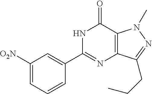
N1C(C2=CC([O2N])=CC=C2)=NC2=C(C1=O)N(C)N=C2CCC
